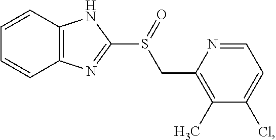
C1=CC2=C(C=C1)N=C(S(CC1=C(C)C(Cl)=CC=N1)=O)N2
